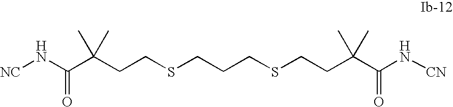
C(C(CCSCCCSCCC(C(N[CN])=O)(C)C)(C)C)(N[CN])=O
